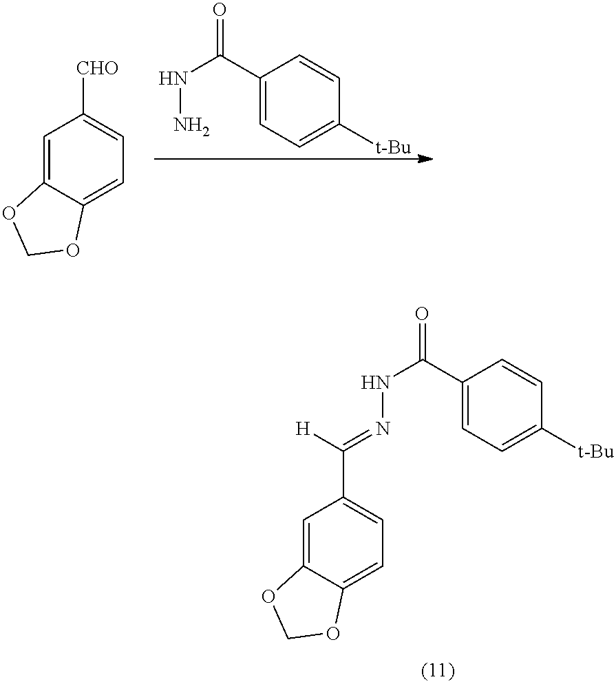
C1(C(NN)=O)=CC=C([t-Bu])C=C1.C1=C2C(=CC([CHO])=C1)OCO2.C1=C2C(=CC(C([H])=NNC(C3=CC=C([t-Bu])C=C3)=O)=C1)OCO2
